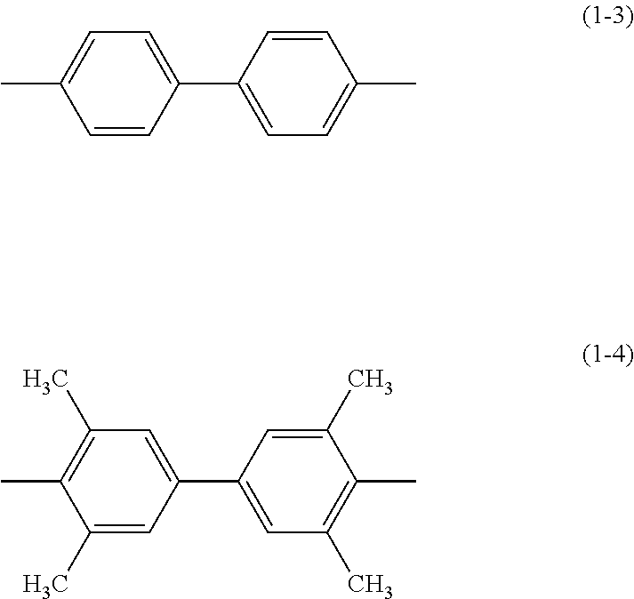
C1=CC(C2=CC=C(C)C=C2)=CC=C1C.C1(C)=CC(C2=CC(C)=C(C)C(C)=C2)=CC(C)=C1C
